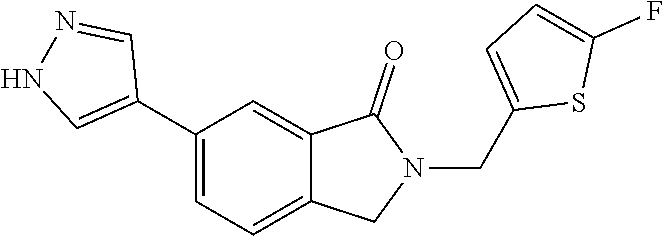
C1(C2=CNN=C2)=CC=C2C(=C1)C(=O)N(CC1=CC=C(F)S1)C2
